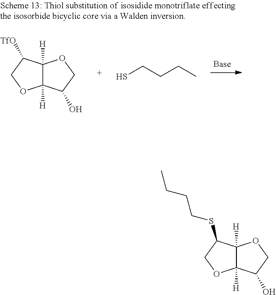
C12([H])C([H])(C([TfO])CO1)OCC2O.SCCCC.C12([H])C([H])(C(SCCCC)CO1)OCC2O
